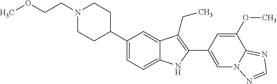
C1(C2CCN(CCOC)CC2)=CC=C2C(=C1)C(CC)=C(C1=CN3C(=NC=N3)C(OC)=C1)N2
